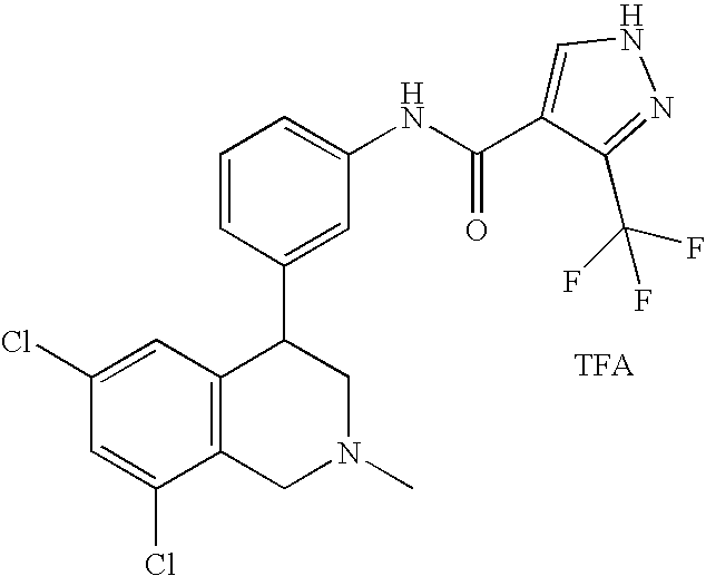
C1=C(NC(=O)C2=CNN=C2C(F)(F)F)C=C(C2C3=C(CN(C)C2)C(Cl)=CC(Cl)=C3)C=C1
